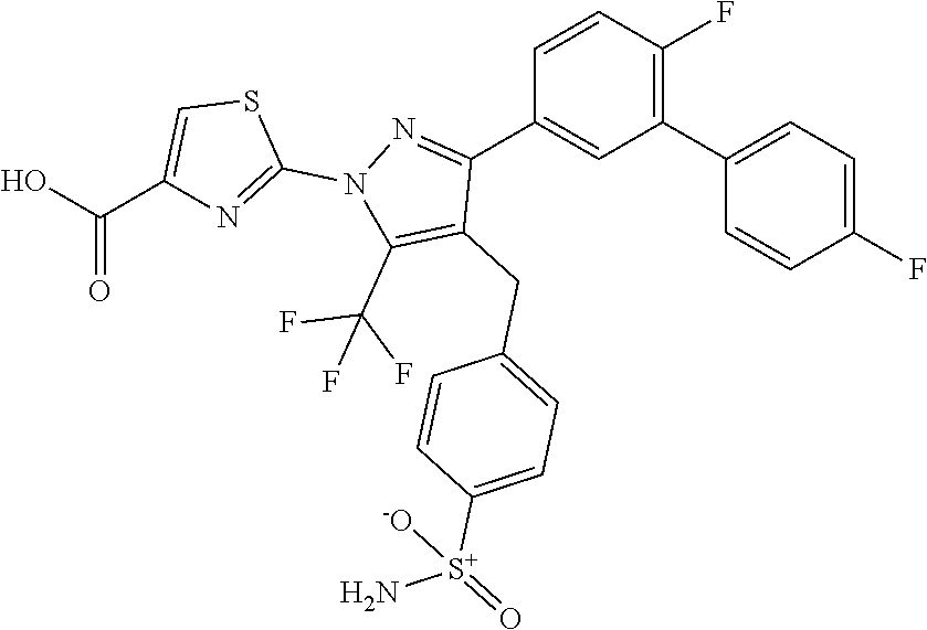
C1(C2=CC=C(F)C=C2)=C(F)C=CC(C2=NN(C3=NC(C(O)=O)=CS3)C(C(F)(F)F)=C2CC2=CC=C([S+](N)(=O)[-O])C=C2)=C1
